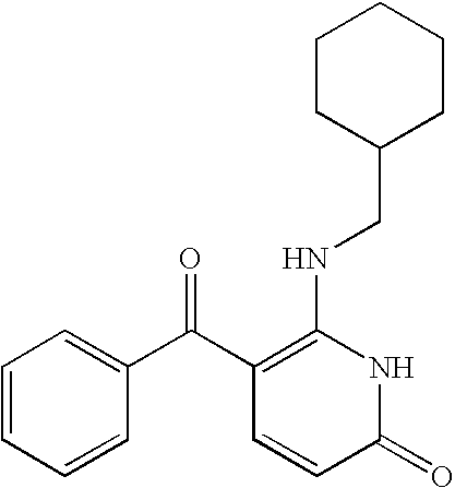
C1(=O)NC(NCC2CCCCC2)=C(C(C2=CC=CC=C2)=O)C=C1
